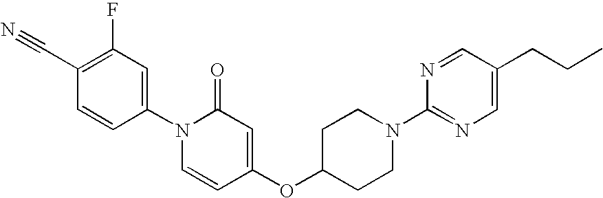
C1(F)=C(C#N)C=CC(N2C=CC(OC3CCN(C4=NC=C(CCC)C=N4)CC3)=CC2=O)=C1
